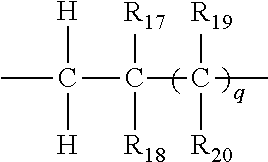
CC(C(C([R19])([R20])C)([R17])[R18])([H])[H]
